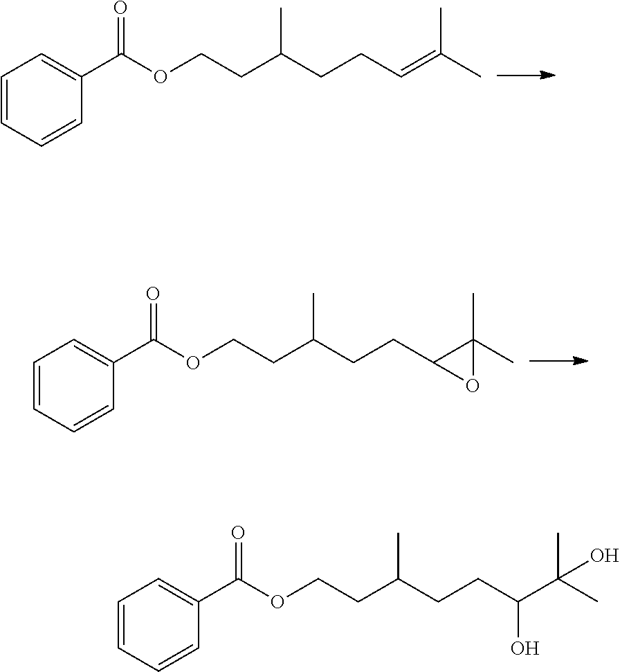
C1=CC=CC(C(OCCC(CCC=C(C)C)C)=O)=C1.C1=CC=CC(C(OCCC(CCC2C(C)(C)O2)C)=O)=C1.C1=CC=CC(C(OCCC(CCC(C(C)(C)O)O)C)=O)=C1
